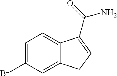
C1=C(Br)C=C2C(=C1)C(C(=O)N)=CC2
